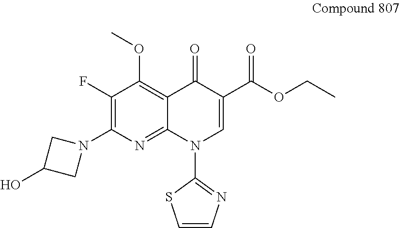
OC1CN(C2=C(F)C(OC)=C3C(=N2)N(C2=NC=CS2)C=C(C(=O)OCC)C3=O)C1
